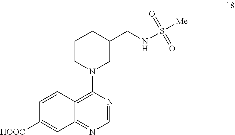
C1=CC2=C(N3CC(CNS([Me])(=O)=O)CCC3)N=CN=C2C=C1[HOOC]
